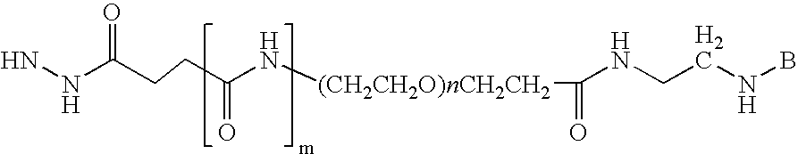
C(N[(CH2CH2O)nCH2CH2]C(NCCNB)=O)(=O)CCC(NN)=O
